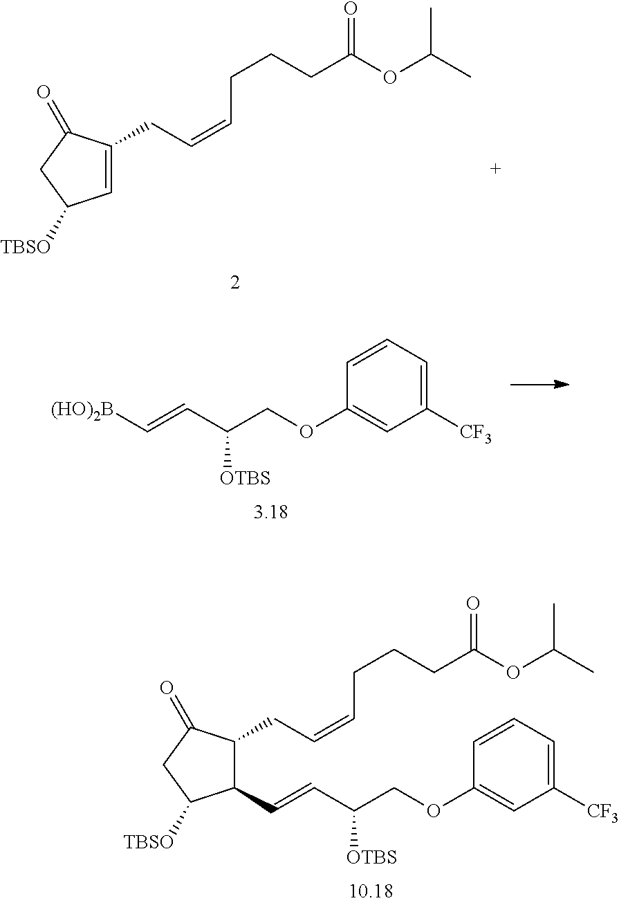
C1=C(CC=CCCCC(OC(C)C)=O)C(=O)CC1[TBSO].C1(C=CC(COC2=CC([CF3])=CC=C2)[OTBS])C(CC=CCCCC(OC(C)C)=O)C(=O)CC1[TBSO].C1=CC=C([CF3])C=C1OCC(C=C[(HO)2B])[OTBS]
